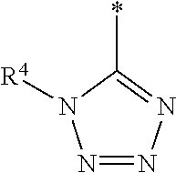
N1=NN=C(*)N1[R4]
